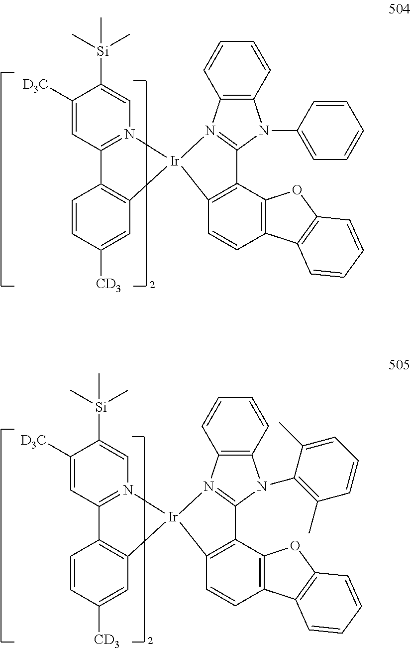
C1([D3C])=CC2=N(C=C1[Si](C)(C)C)[Ir]1(C3=C2C=CC([CD3])=C3)N2=C(N(C3=CC=CC=C3)C3=C2C=CC=C3)C2=C1C=CC1=C2OC2=C1C=CC=C2.C1([D3C])=CC2=N(C=C1[Si](C)(C)C)[Ir]1(C3=C2C=CC([CD3])=C3)N2=C(N(C3=C(C)C=CC=C3C)C3=C2C=CC=C3)C2=C1C=CC1=C2OC2=C1C=CC=C2
